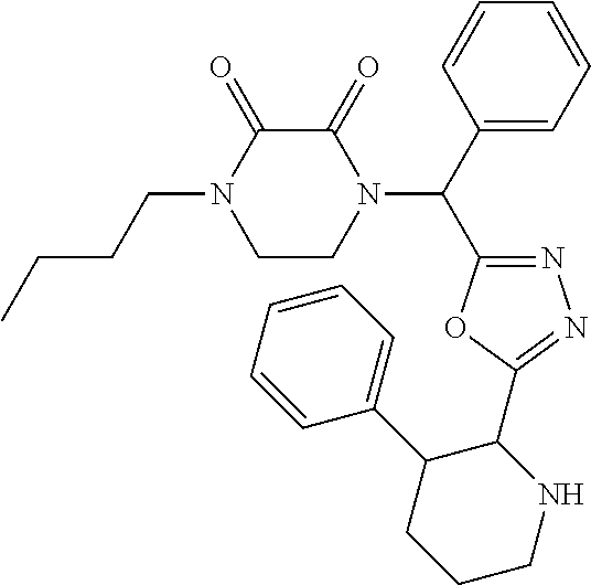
N1(C(C2=CC=CC=C2)C2=NN=C(C3C(C4=CC=CC=C4)CCCN3)O2)C(=O)C(=O)N(CCCC)CC1
